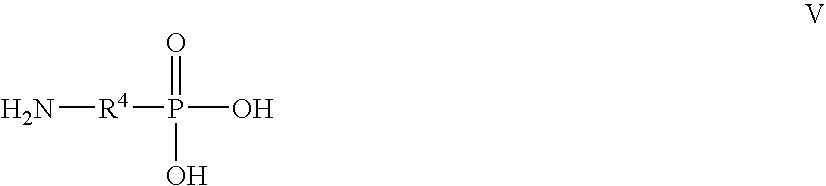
N[R4]P(O)(=O)O
